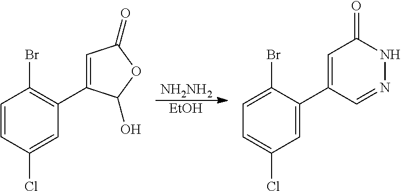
[EtOH].[NH2NH2].C1=CC(Cl)=CC(C2=CC(=O)OC2O)=C1Br.C1=C(Br)C(C2=CC(=O)NN=C2)=CC(Cl)=C1
